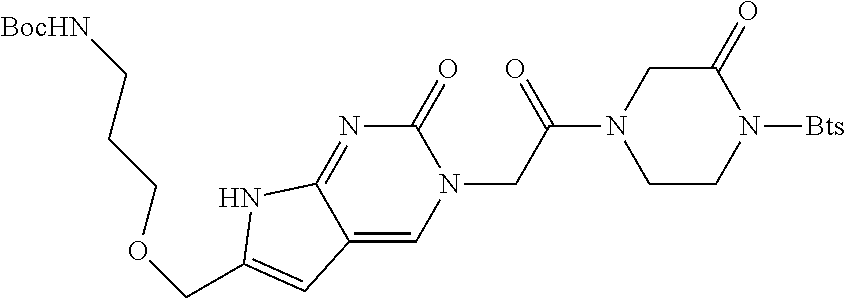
C12=CN(CC(N3CCN([Bts])C(=O)C3)=O)C(=O)N=C1NC(COCCC[BocHN])=C2
